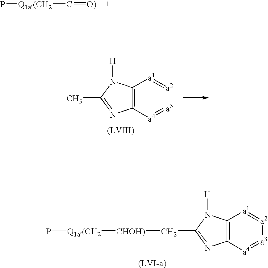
[(LVI-a)].C12=C([a4]=[a3][a2]=[a1]1)N=C(C[CHOH)][Q1a(CH2]P)N2[H].C12=C([a4]=[a3][a2]=[a1]1)N=C(C)N2[H].[(LVIII)].[O)]=C[Q1a(CH2]P
